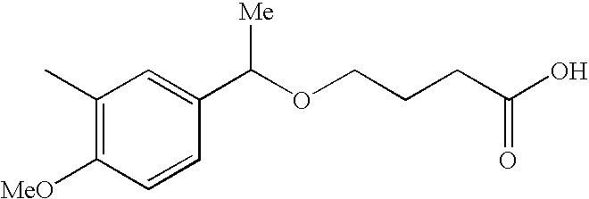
C1(C)=C([MeO])C=CC(C(OCCCC(O)=O)[Me])=C1
